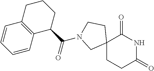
C12(CCC(=O)NC1=O)CCN(C(=O)C1CCCC3=C1C=CC=C3)C2
